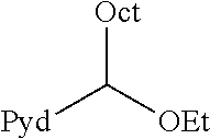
[Oct]C([OEt])[Pyd]
